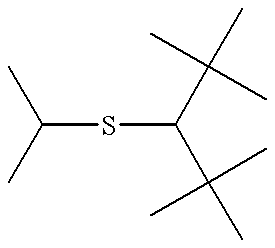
C(SC(C(C)(C)C)C(C)(C)C)(C)C
